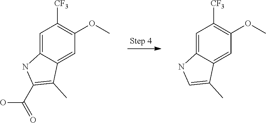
C1=C2C(=CC(OC)=C1[CF3])C(C)=C(C(=O)O)N2.C1=C2C(=CC(OC)=C1[CF3])C(C)=CN2
